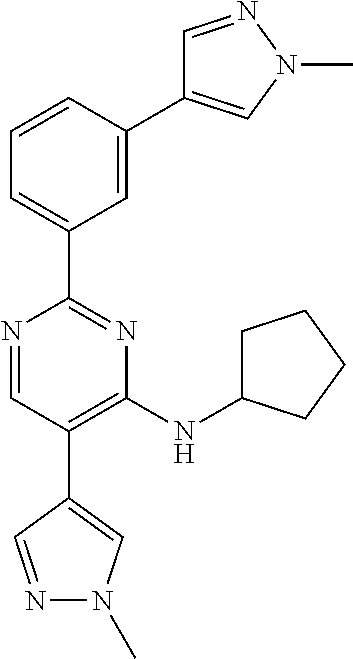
N1=CC(C2=CN(C)N=C2)=C(NC2CCCC2)N=C1C1=CC=CC(C2=CN(C)N=C2)=C1
